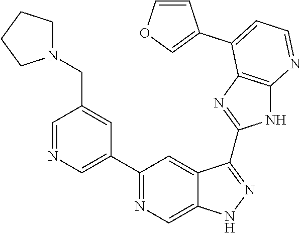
C1=NC=C(C2=NC=C3C(=C2)C(C2=NC4=C(N2)N=CC=C4C2=COC=C2)=NN3)C=C1CN1CCCC1
